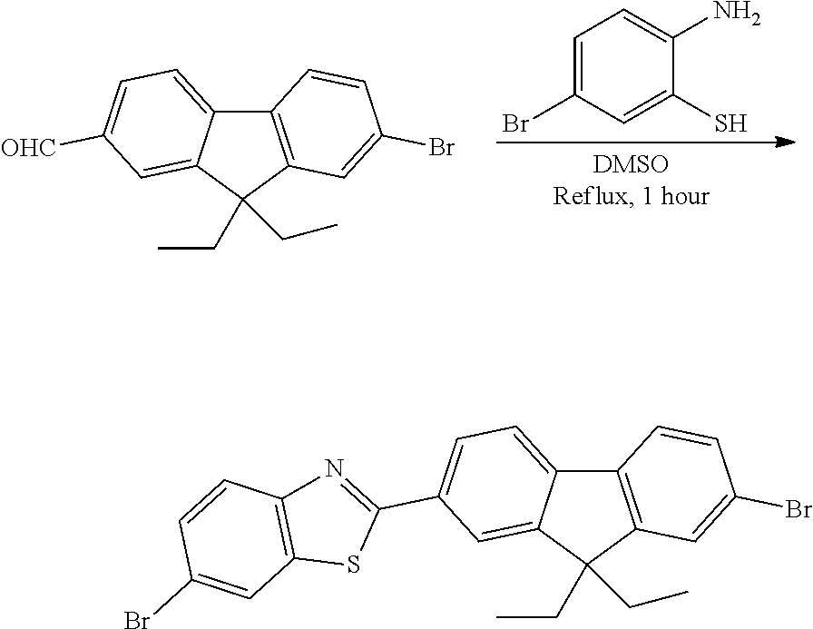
C12=C(C(CC)(CC)C3=CC([OHC])=CC=C13)C=C(Br)C=C2.C1=C(Br)C=C(S)C(N)=C1.C12=C(C(CC)(CC)C3=CC(C4=NC5=C(S4)C=C(Br)C=C5)=CC=C13)C=C(Br)C=C2
